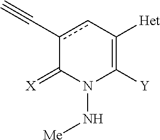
c1(C#C)cC([Het])=C([Y])N(N[Me])C1=[X]
